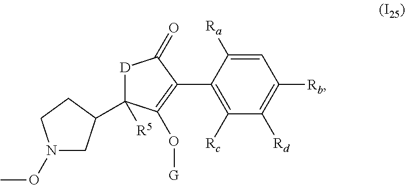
C1=C([Ra])C(C2=C(O[G])C([R5])(C3CN(OC)CC3)[D]C2=O)=C([Rc])C([Rd])=C1[Rb]
